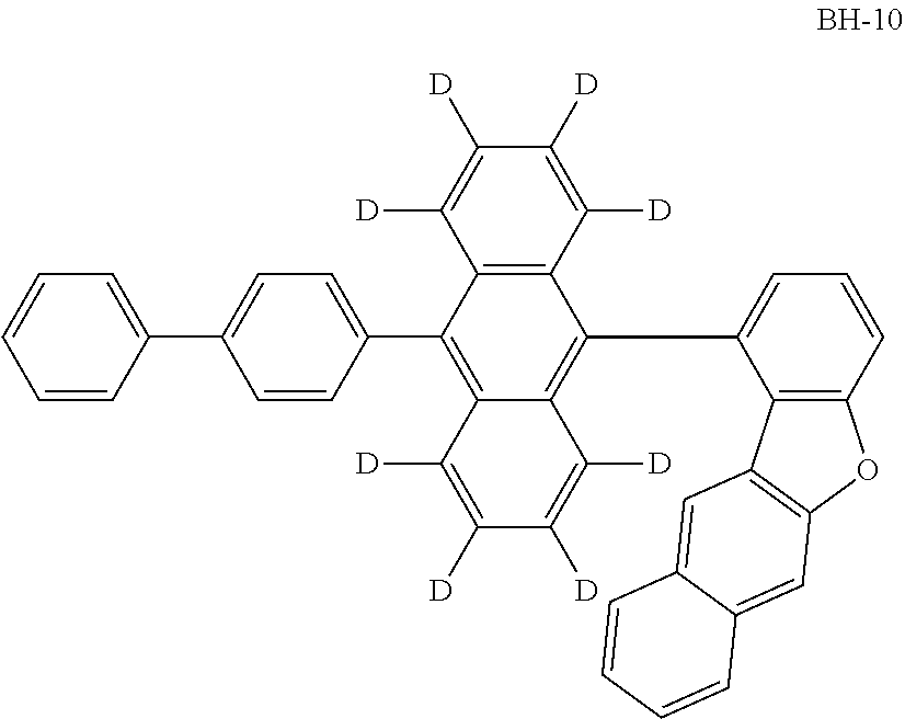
C1(C2=C3C(=C(C4=CC=CC5=C4C4=C(O5)C=C5C(=C4)C=CC=C5)C4=C2C([D])=C([D])C([D])=C4[D])C([D])=C([D])C([D])=C3[D])=CC=C(C2=CC=CC=C2)C=C1
